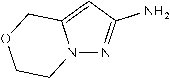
N12N=C(N)C=C1COCC2
